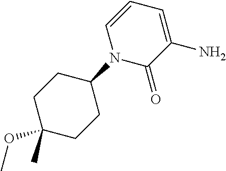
C1(OC)(C)CCC(N2C(=O)C(N)=CC=C2)CC1
